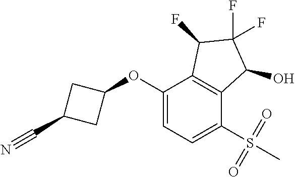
C1(OC2CC(C#N)C2)=CC=C(S(=O)(=O)C)C2=C1C(F)C(F)(F)C2O
